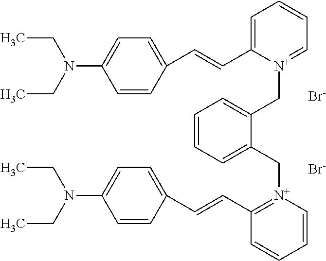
C1(N(CC)CC)=CC=C(C=CC2=CC=CC=[N+]2CC2=CC=CC=C2C[N+]2=C(C=CC3=CC=C(N(CC)CC)C=C3)C=CC=C2)C=C1.[Br-].[Br-]
